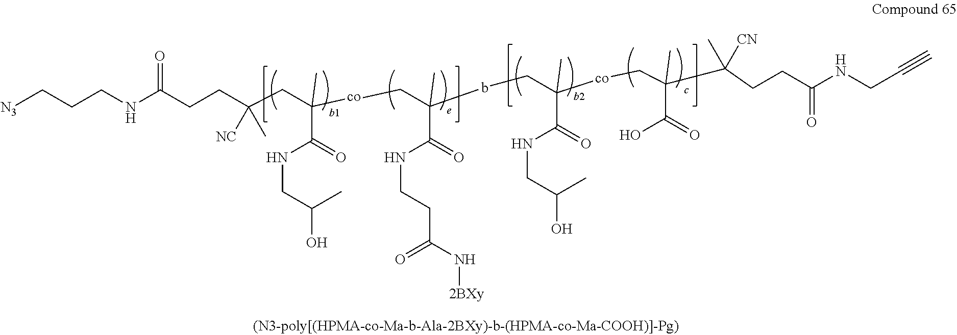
C(CNC(CCC(CC([co]CC(bCC(C(=O)NCC(O)C)(C)[co]CC(C(CCC(NCC#C)=O)([CN])C)(C(O)=O)C)(C(=O)NCCC(N[2BXy])=O)C)(C(=O)NCC(O)C)C)([NC])C)=O)C[N3]
